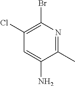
C1=C(N)C(C)=NC(Br)=C1Cl
